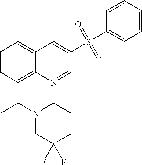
C1=CC(C(C)N2CC(F)(F)CCC2)=C2C(=C1)C=C(S(C1=CC=CC=C1)(=O)=O)C=N2
